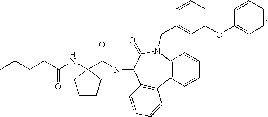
C(CC(NC1(C(NC2C3=C(C4=C(N(CC5=CC(OC6=CC=CC=C6)=CC=C5)C2=O)C=CC=C4)C=CC=C3)=O)CCCC1)=O)C(C)C
